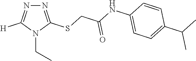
N1=C(SCC(NC2=CC=C(C(C)C)C=C2)=O)N(CC)C([H])=N1
